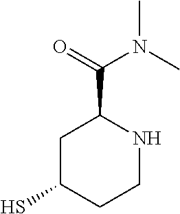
C1C(S)CCNC1C(N(C)C)=O
